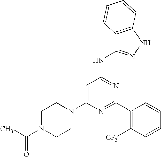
C1=C(N2CCN(C(C)=O)CC2)N=C(C2=C([CF3])C=CC=C2)N=C1NC1=NNC2=C1C=CC=C2
